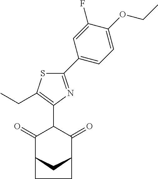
C1(=O)C2CC(C(=O)C1C1=C(CC)SC(C3=CC=C(OCC)C(F)=C3)=N1)CC2
